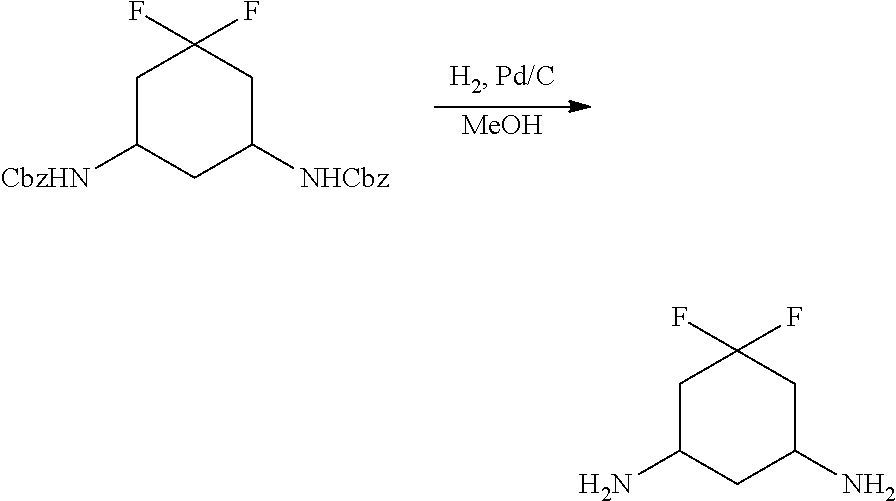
[MeOH].C1C([CbzHN])CC([NHCbz])CC1(F)F.C1C(N)CC(N)CC1(F)F
